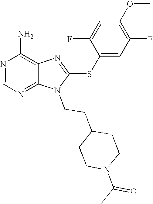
N1=CN=C2C(=C1N)N=C(SC1=CC(F)=C(OC)C=C1F)N2CCC1CCN(C(=O)C)CC1
